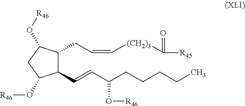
C(C=C[(CH2)3]C([R45])=O)C1C(C=CC(CCCCC)O[R46])C(O[R46])CC1O[R46]
